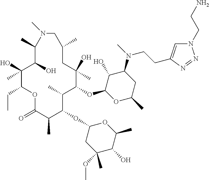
C1(O)C(OC2C(C)C(OC3CC(OC)(C)C(O)C(C)O3)C(C)C(=O)OC(CC)C(O)(C)C(O)C(C)N(C)CC(C)CC2(O)C)OC(C)CC1N(C)CCC1=CN(CCN)N=N1
